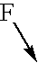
F->C
